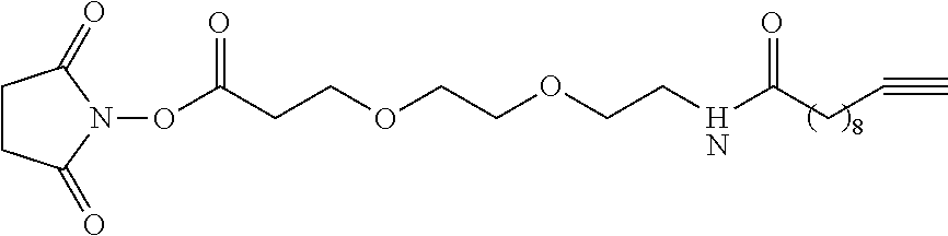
C1CC(=O)N(OC(CCOCCOCCNC(CC#C)=O)=O)C1=O
